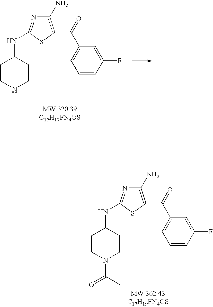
C1CN(C(C)=O)CCC1NC1=NC(N)=C(C(C2=CC=CC(F)=C2)=O)S1.C1CNCCC1NC1=NC(N)=C(C(C2=CC=CC(F)=C2)=O)S1
